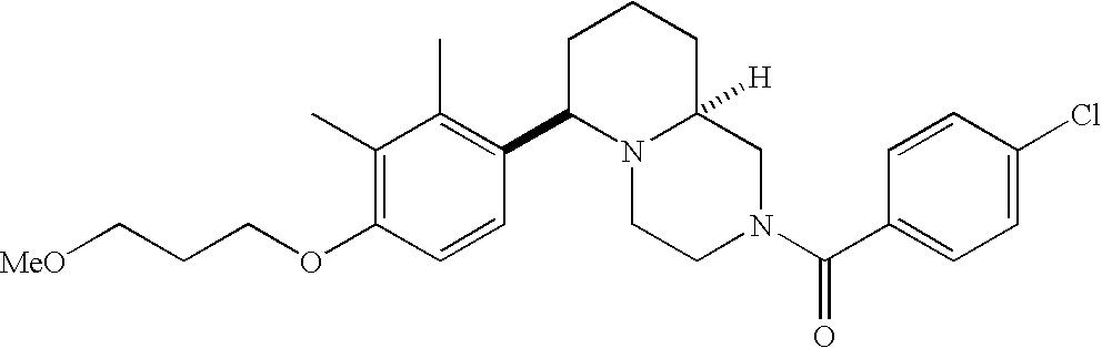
C(COC1=C(C)C(C)=C(C2N3C([H])(CCC2)CN(C(C2=CC=C(Cl)C=C2)=O)CC3)C=C1)C[MeO]
